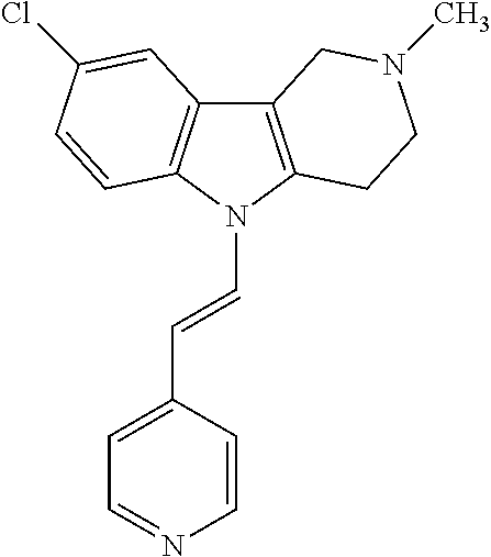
C12=C(N(C=CC3=CC=NC=C3)C3=C1C=C(Cl)C=C3)CCN(C)C2
